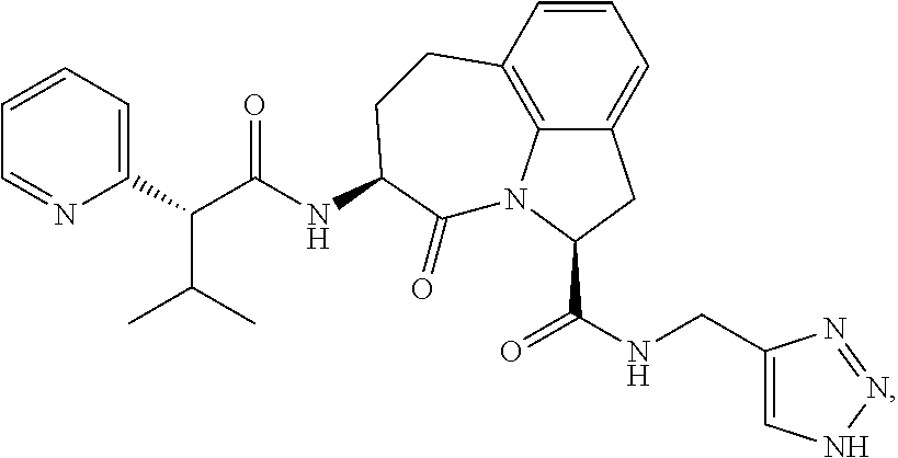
C12=C3C=CC=C1CC(C(NCC1=CNN=N1)=O)N2C(=O)C(NC(C(C(C)C)C1=CC=CC=N1)=O)CC3
